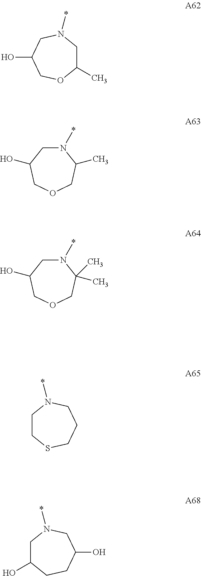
C1CN(*)CCCS1.C1N(*)C(C)COCC1O.C1(O)CN(*)CC(O)CC1.C1(C)CN(*)CC(O)CO1.C1N(*)C(C)(C)COCC1O
